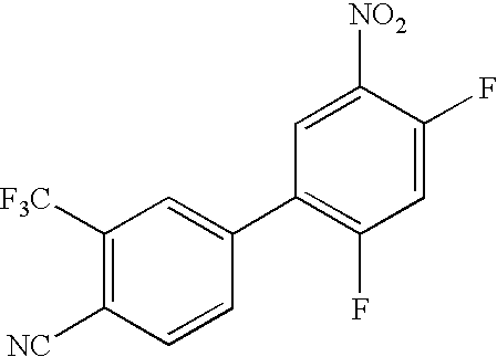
C1([F3C])=C([NC])C=CC(C2=C(F)C=C(F)C([NO2])=C2)=C1
